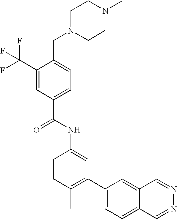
C1(C(F)(F)F)=CC(C(NC2=CC(C3=CC=C4C(=C3)C=NN=C4)=C(C)C=C2)=O)=CC=C1CN1CCN(C)CC1
